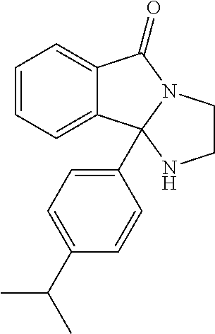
C12=CC=CC=C1C1(C3=CC=C(C(C)C)C=C3)N(C2=O)CCN1
